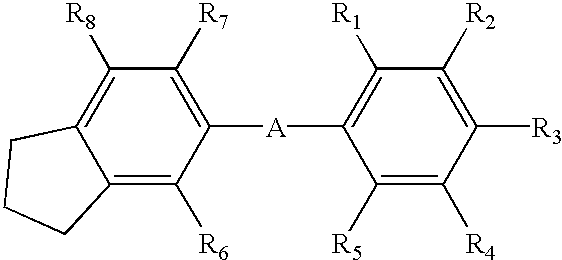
C1([R8])=C2C(=C([R6])C([A]C3=C([R1])C([R2])=C([R3])C([R4])=C3[R5])=C1[R7])CCC2
